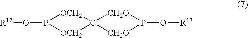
[R12]OP1[OCH2]C2([OCH2]1)[CH2O]P(O[R13])[CH2O]2
